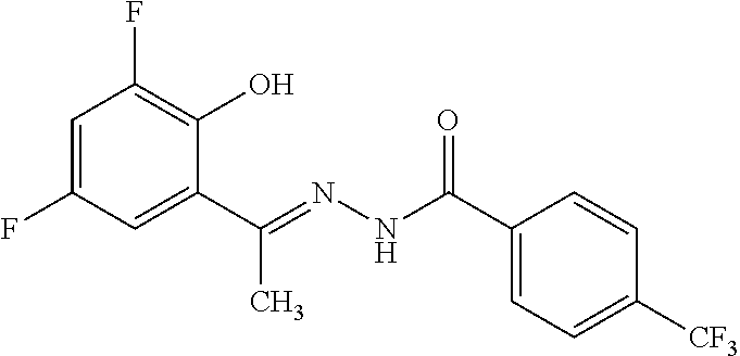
C1=C(F)C=C(C(=NNC(C2=CC=C([CF3])C=C2)=O)C)C(O)=C1F
